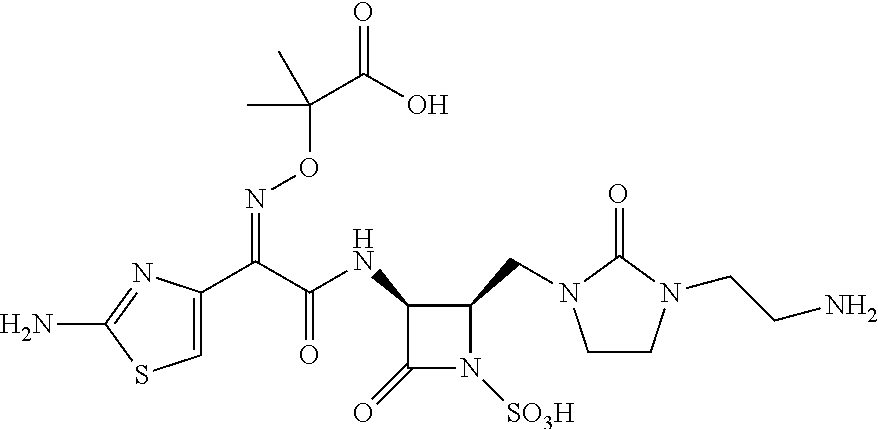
C1(C(C(NC2C(CN3CCN(CCN)C3=O)N([SO3H])C2=O)=O)=NOC(C(O)=O)(C)C)=CSC(N)=N1
